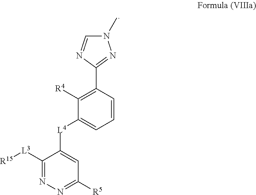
C1([L3][R15])=NN=C([R5])C=C1[L4]C1=CC=CC(C2=NN(C)C=N2)=C1[R4]
